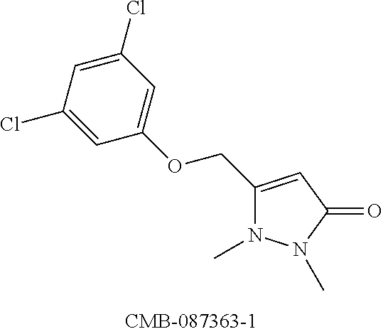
C1(COC2=CC(Cl)=CC(Cl)=C2)=CC(=O)N(C)N1C
